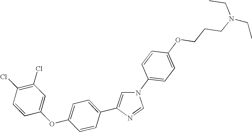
C1=CC(N2C=C(C3=CC=C(OC4=CC(Cl)=C(Cl)C=C4)C=C3)N=C2)=CC=C1OCCCN(CC)CC
